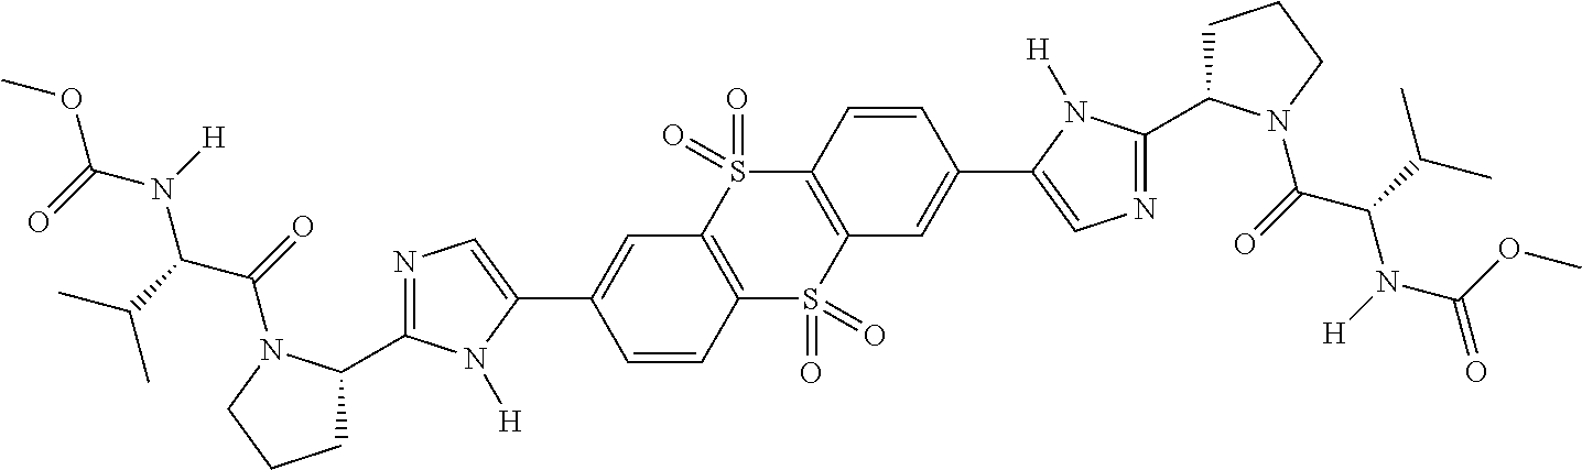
C1(C2=CN=C(C3CCCN3C(=O)C(C(C)C)N(C(OC)=O)[H])N2[H])=CC2=C(C=C1)S(=O)(=O)C1=C(S2(=O)=O)C=CC(C2=CN=C(C3CCCN3C(=O)C(C(C)C)N(C(=O)OC)[H])N2[H])=C1
